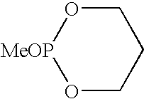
O1[MeOP]OCCC1
